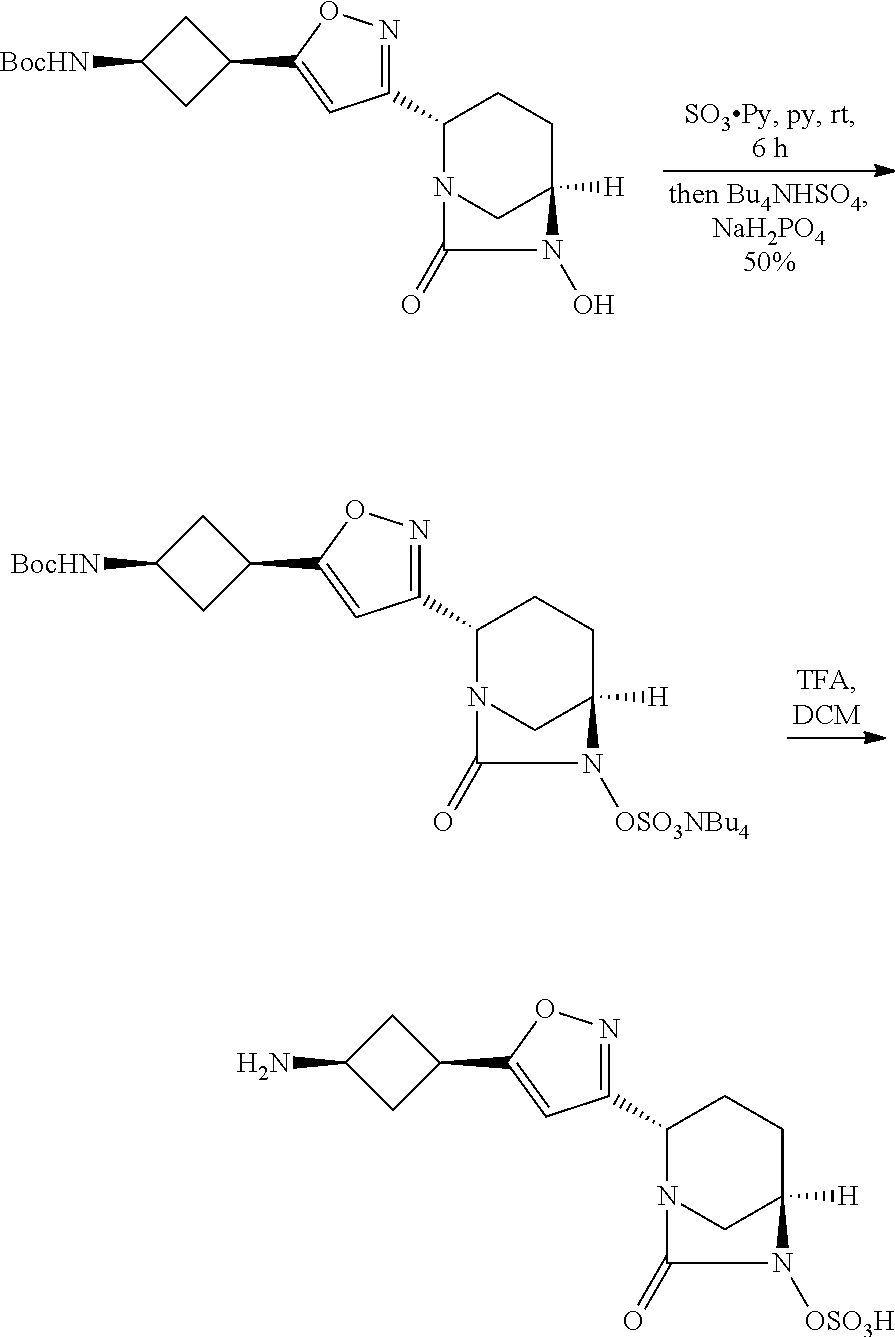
C1C(N)CC1C1=CC(C2N3CC([H])(CC2)N([OSO3H])C3=O)=NO1.C1C([BocHN])CC1C1=CC(C2N3CC([H])(CC2)N([OSO3NBu4])C3=O)=NO1.C1C([BocHN])CC1C1=CC(C2N3CC([H])(CC2)N(O)C3=O)=NO1
